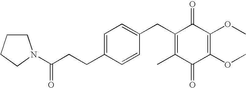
C1(=O)C(C)=C(CC2=CC=C(CCC(=O)N3CCCC3)C=C2)C(=O)C(OC)=C1OC
